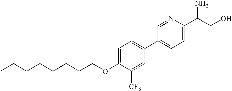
C1=C(OCCCCCCCC)C([CF3])=CC(C2=CC=C(C(CO)N)N=C2)=C1
